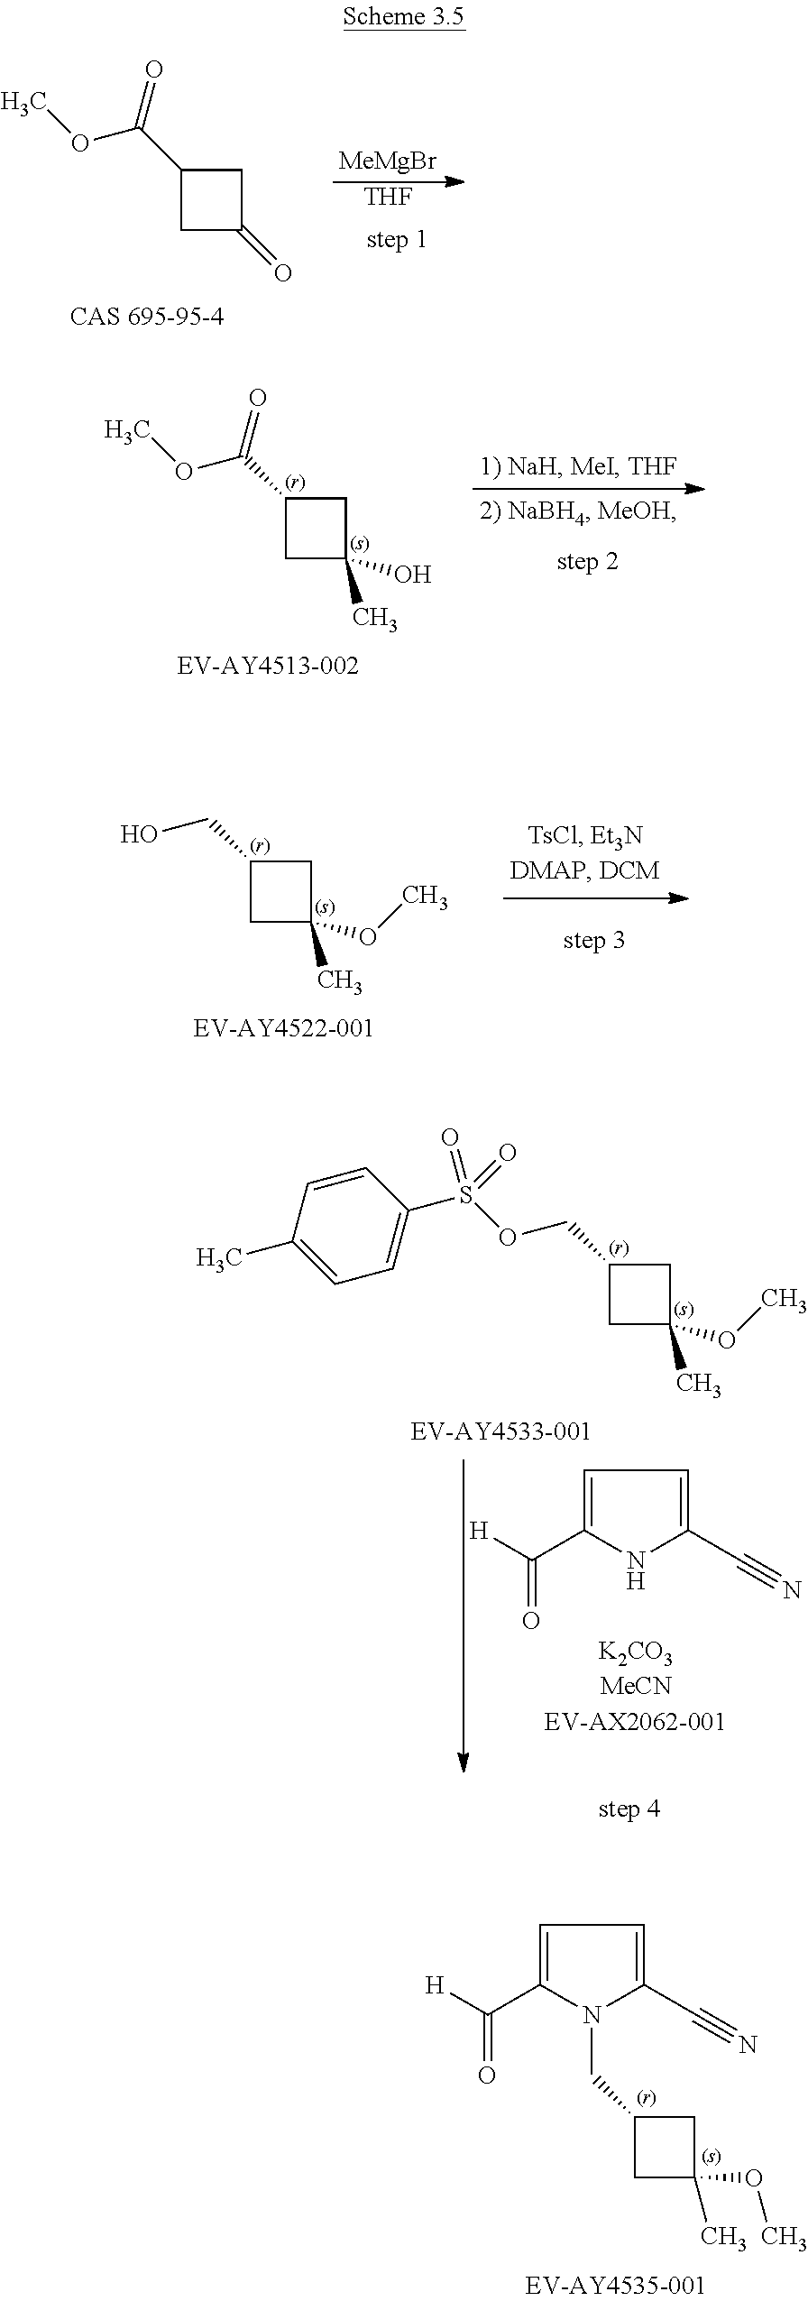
[MeMgBr].[THF].C1C(=O)CC1C(=O)OC.C1C(O)(C)CC1C(=O)OC.C1C(OC)(C)CC1CO.C1C(OC)(C)CC1COS(C1=CC=C(C)C=C1)(=O)=O.C1=C(C([H])=O)NC(C#N)=C1.C1=C(C([H])=O)N(CC2CC(OC)(C)C2)C(C#N)=C1
